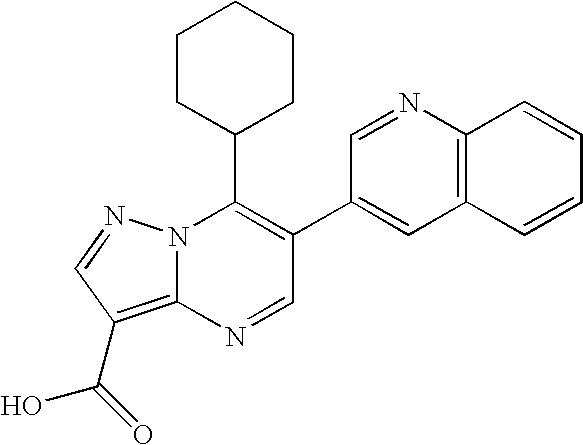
C1=C(C2=C(C3CCCCC3)N3C(=C(C(O)=O)C=N3)N=C2)C=NC2=C1C=CC=C2
